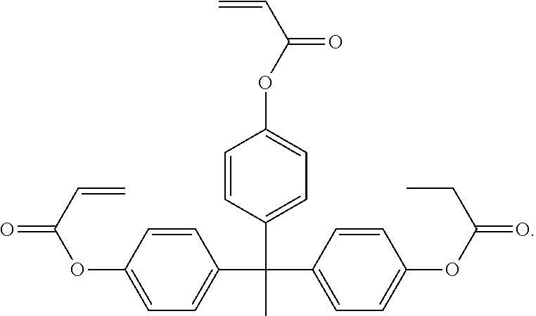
C1=CC(OC(=O)C=C)=CC=C1C(C1=CC=C(OC(C=C)=O)C=C1)(C1=CC=C(OC(CC)=O)C=C1)C
